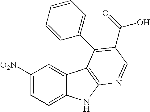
C1([O2N])=CC=C2C(=C1)C1=C(N2)N=CC(C(=O)O)=C1C1=CC=CC=C1
